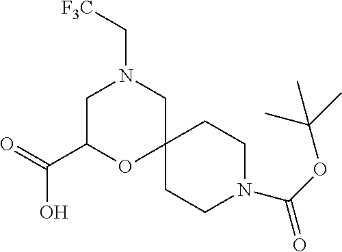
N1(C(OC(C)(C)C)=O)CCC2(CC1)CN(C[F3C])CC(C(=O)O)O2
